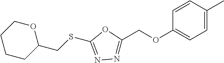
O1CCCCC1CSC1=NN=C(COC2=CC=C(C)C=C2)O1
